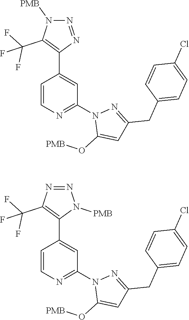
C1=CN=C(N2C(O[PMB])=CC(CC3=CC=C(Cl)C=C3)=N2)C=C1C1=C(C(F)(F)F)N([PMB])N=N1.C1=CN=C(N2C(O[PMB])=CC(CC3=CC=C(Cl)C=C3)=N2)C=C1C1=C(C(F)(F)F)N=NN1[PMB]
